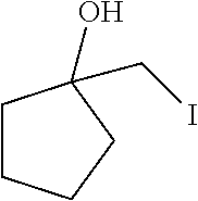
C1CCCC1(O)CI
